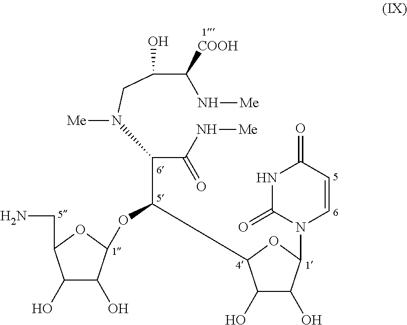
C(OC1C(O)C(O)C(CN)O1)(C1C(O)C(O)C(N2C=CC(=O)NC2=O)O1)C(C(=O)N[Me])N(CC(O)C(N[Me])[COOH])[Me]
